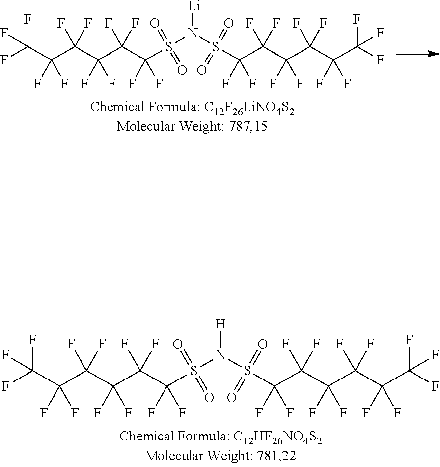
C(C(C(C(F)(F)S(N(S(C(C(C(C(C(F)(F)C(F)(F)F)(F)F)(F)F)(F)F)(F)F)(=O)=O)[H])(=O)=O)(F)F)(F)F)(F)(F)C(F)(F)C(F)(F)F.C(C(C(C(F)(F)S(N(S(C(C(C(C(C(F)(F)C(F)(F)F)(F)F)(F)F)(F)F)(F)F)(=O)=O)[Li])(=O)=O)(F)F)(F)F)(F)(F)C(F)(F)C(F)(F)F
